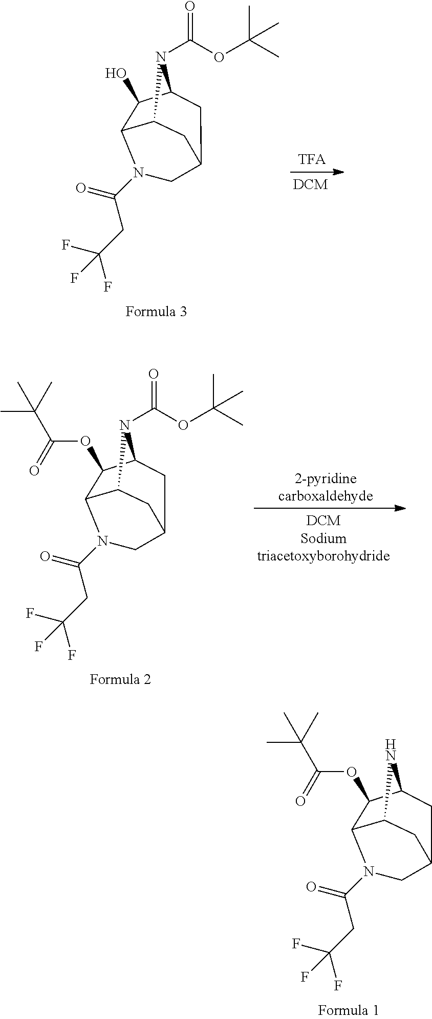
C12C(O)C3N(C(OC(C)(C)C)=O)C1CC(C3)CN2C(=O)CC(F)(F)F.C12C(OC(C(C)(C)C)=O)C3N(C(OC(C)(C)C)=O)C1CC(C3)CN2C(=O)CC(F)(F)F.C12C(OC(C(C)(C)C)=O)C3NC1CC(C3)CN2C(=O)CC(F)(F)F
